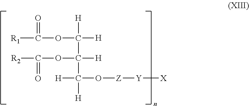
O(C([H])([H])C([H])(C([H])(O[Z][Y][X])[H])OC(=O)[R2])C([R1])=O
